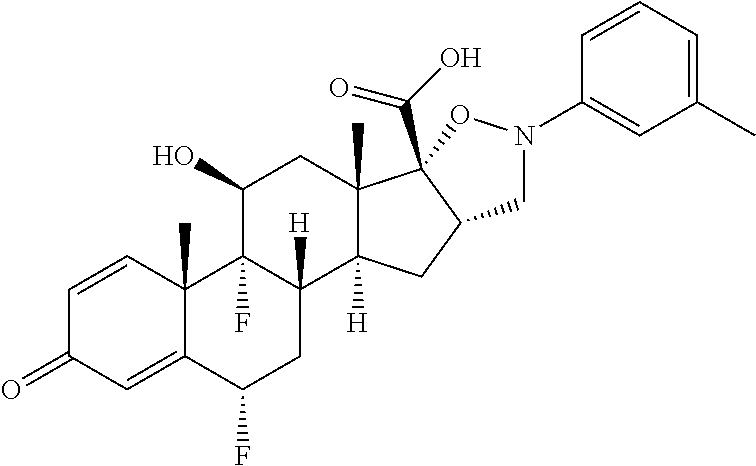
C1=CC2(C)C(=CC1=O)C(F)CC1([H])C2(F)C(O)CC2(C)C1([H])CC1C2(C(O)=O)ON(C2=CC(C)=CC=C2)C1
